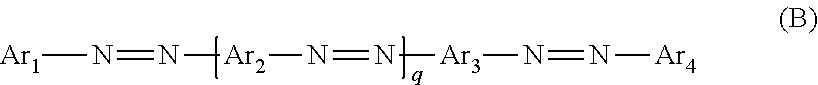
[Ar1]N=N[Ar2]N=N[Ar3]N=N[Ar4]
